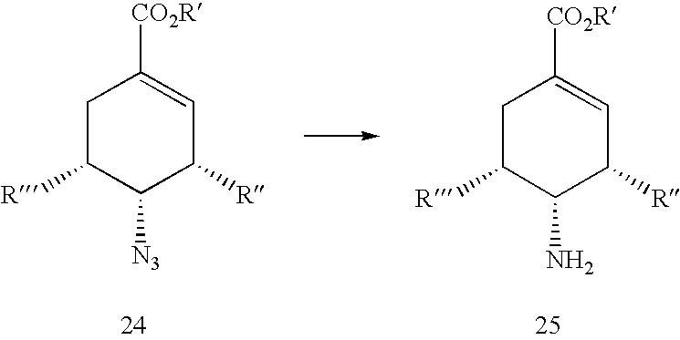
C1C([R])C([N3])C([R])C=C1[CO2R].C1C([R])C(N)C([R])C=C1[CO2R]
